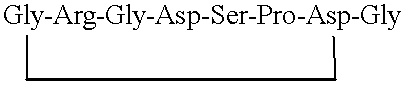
[Gly-Arg-Gly-Asp-Ser-Pro-Asp-Gly]1CC1
